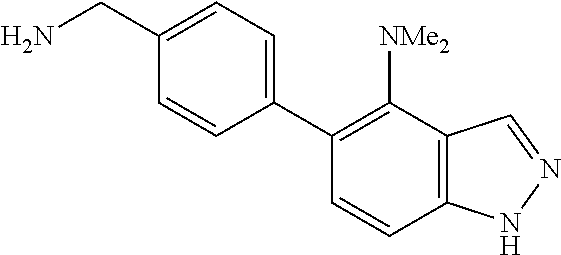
C1=C(CN)C=CC(C2=C([NMe2])C3=C(C=C2)NN=C3)=C1
